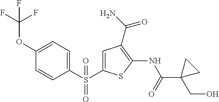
C1(NC(C2(CO)CC2)=O)=C(C(N)=O)C=C(S(C2=CC=C(OC(F)(F)F)C=C2)(=O)=O)S1
